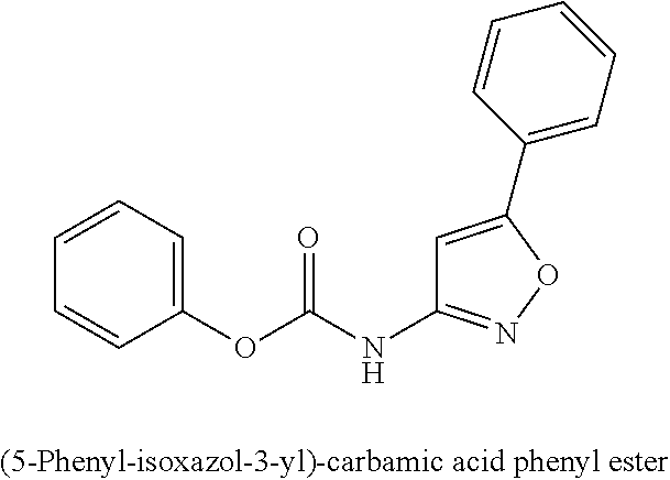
C1=CC=C(OC(NC2=NOC(C3=CC=CC=C3)=C2)=O)C=C1
